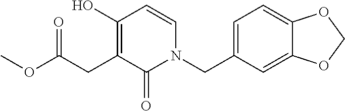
O(C(CC1=C(O)C=CN(CC2=CC=C3C(=C2)OCO3)C1=O)=O)C
